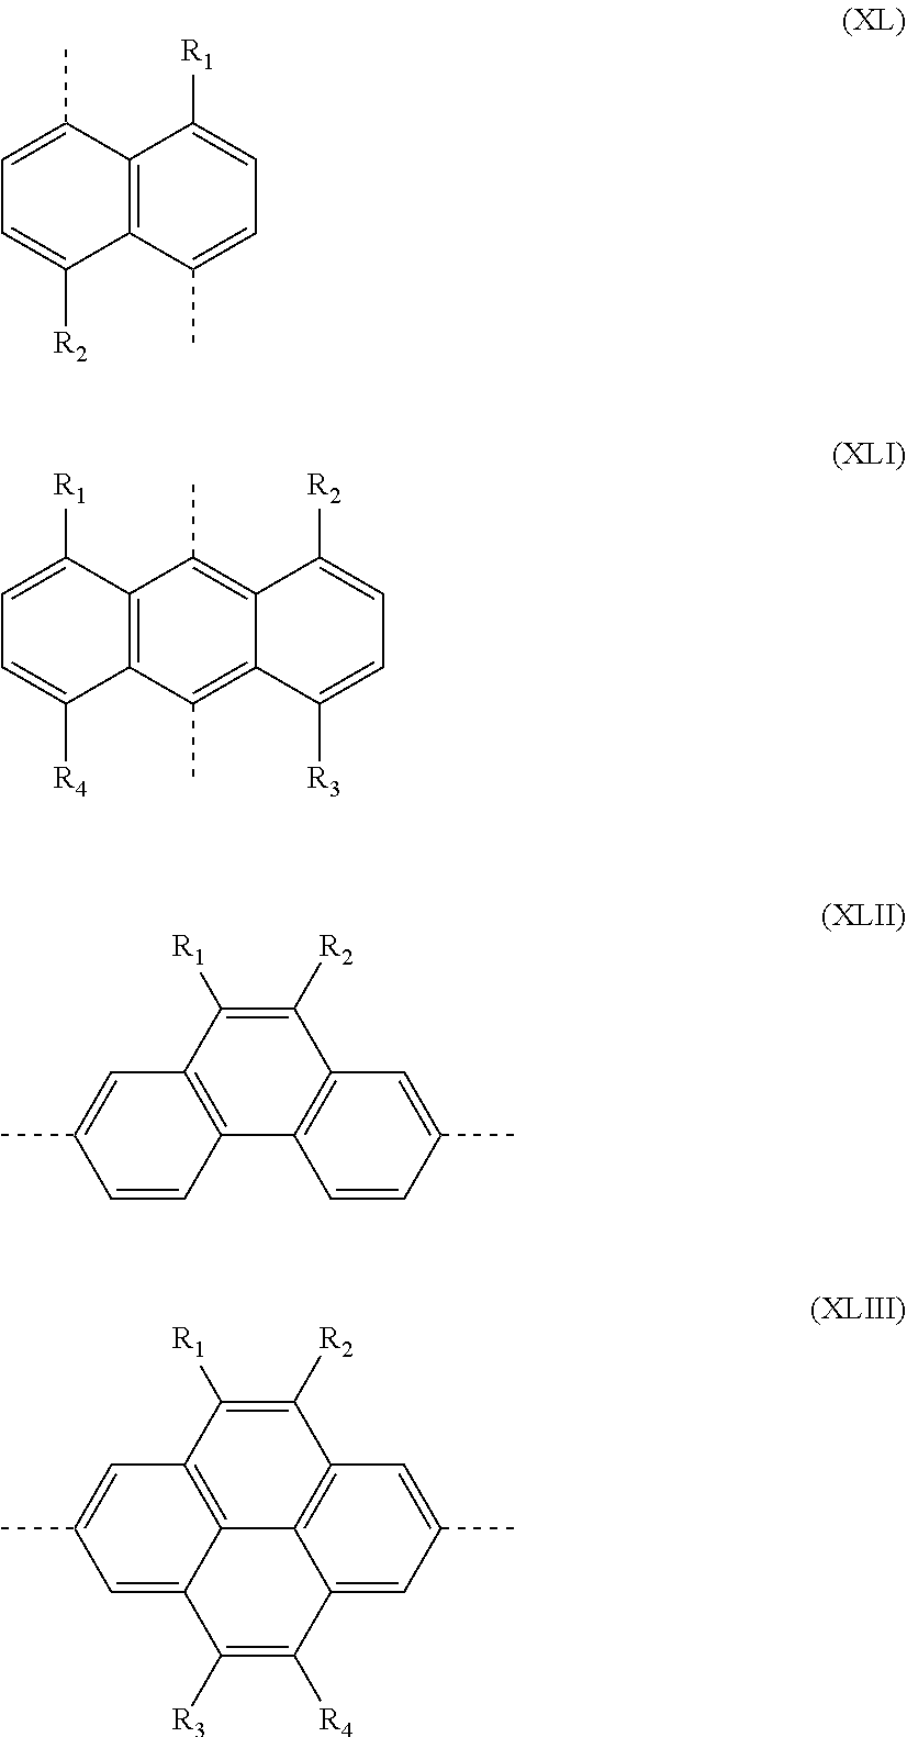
C12=C(C(C)=CC=C1[R1])C([R2])=CC=C2C.C12=C(C(C)=C3C(=C1C)C([R2])=CC=C3[R3])C([R4])=CC=C2[R1].C1=CC(C)=CC2=C1C1=C(C([R1])=C2[R2])C=C(C)C=C1.C12=CC(C)=CC3=C1C1=C(C([R1])=C3[R2])C=C(C)C=C1C([R3])=C2[R4]
